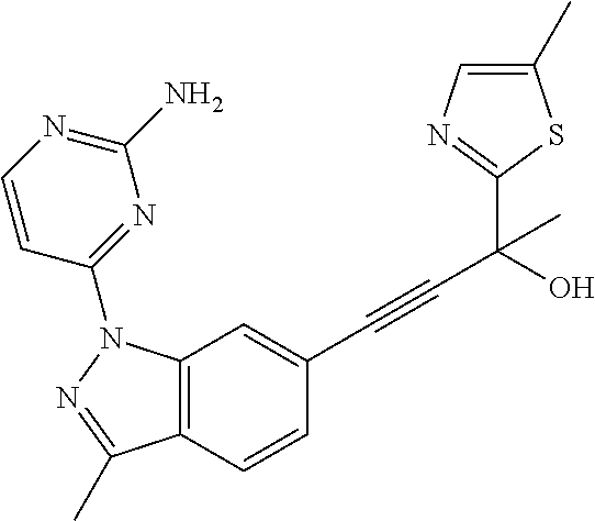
C12=C(C=C(C#CC(C3=NC=C(C)S3)(C)O)C=C1)N(C1=NC(N)=NC=C1)N=C2C
